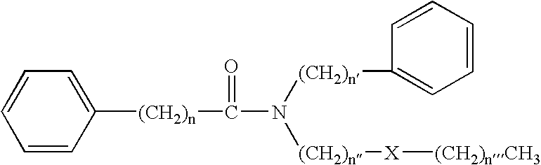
C1=CC([(CH2)n]C(=O)N([(CH2)n]C2=CC=CC=C2)[(CH2)n][X][(CH2)nCH3])=CC=C1
